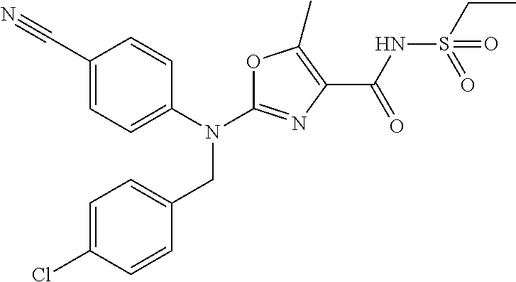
N(C1=NC(C(NS(CC)(=O)=O)=O)=C(C)O1)(CC1=CC=C(Cl)C=C1)C1=CC=C(C#N)C=C1
